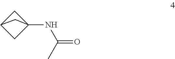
C1C2CC1(NC(C)=O)C2
